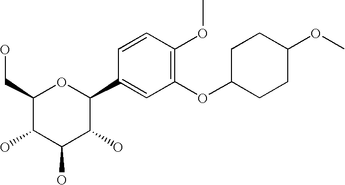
C1(CO)C(O)C(O)C(O)C(C2=CC(OC3CCC(OC)CC3)=C(OC)C=C2)O1
